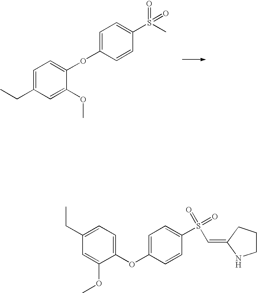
C1=C(CC)C=C(OC)C(OC2=CC=C(S(C)(=O)=O)C=C2)=C1.C1=C(OC)C(OC2=CC=C(S(=O)(=O)C=C3NCCC3)C=C2)=CC=C1CC
